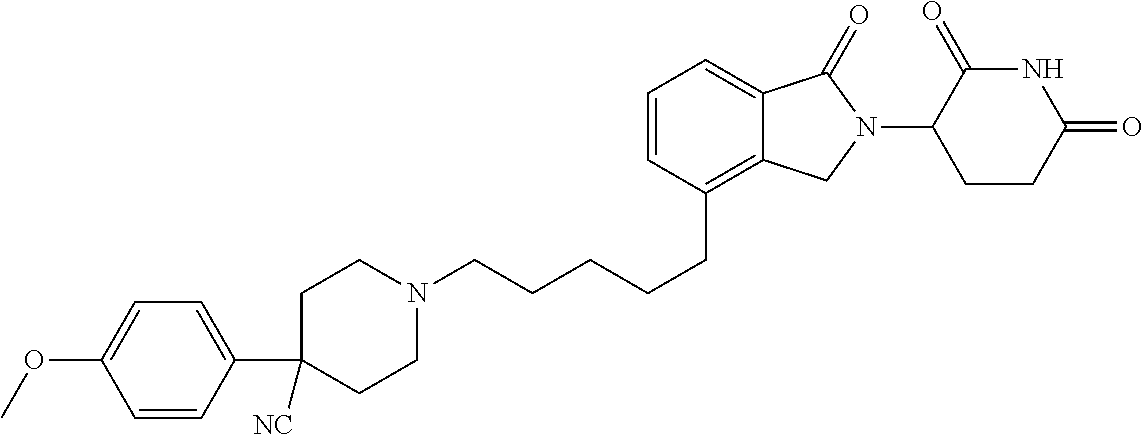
C1CN(CCCCCC2=C3C(=CC=C2)C(=O)N(C2C(=O)NC(=O)CC2)C3)CCC1([NC])C1=CC=C(OC)C=C1
